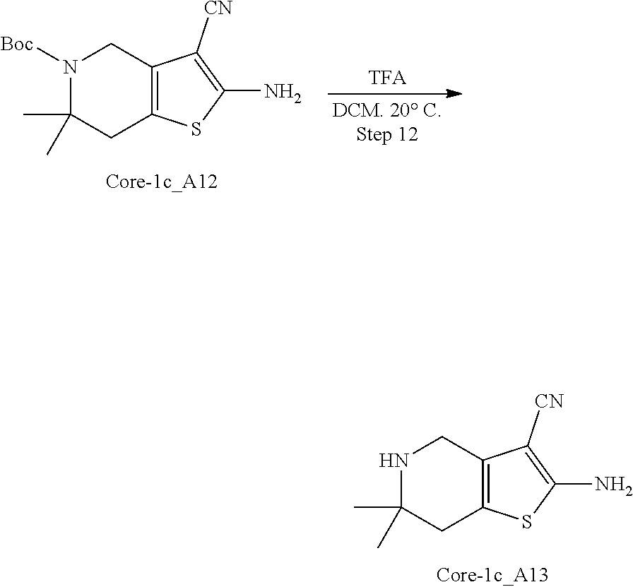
N1C(C)(C)CC2=C(C1)C([CN])=C(N)S2.N1([Boc])C(C)(C)CC2=C(C1)C([CN])=C(N)S2
